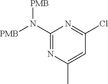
C1(N([PMB])[PMB])=NC(C)=CC(Cl)=N1
